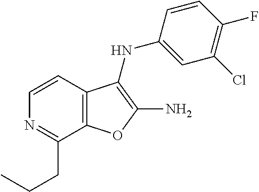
N1=C(CCC)C2=C(C=C1)C(NC1=CC(Cl)=C(F)C=C1)=C(N)O2
